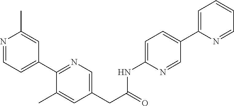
N1=CC=C(C2=NC=C(CC(NC3=CC=C(C4=CC=CC=N4)C=N3)=O)C=C2C)C=C1C
